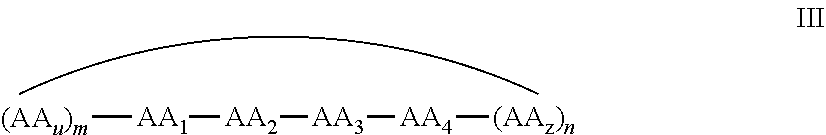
[(AAu)m][AA1][AA2][AA3][AA4][(AAz)n]
